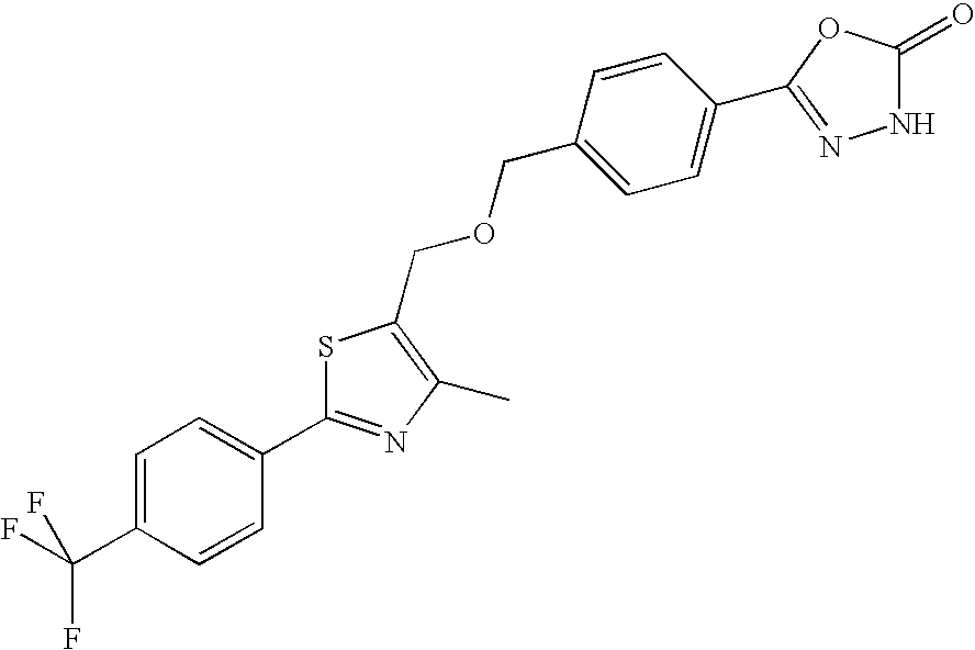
C1=C(C(F)(F)F)C=CC(C2=NC(C)=C(COCC3=CC=C(C4=NNC(=O)O4)C=C3)S2)=C1
